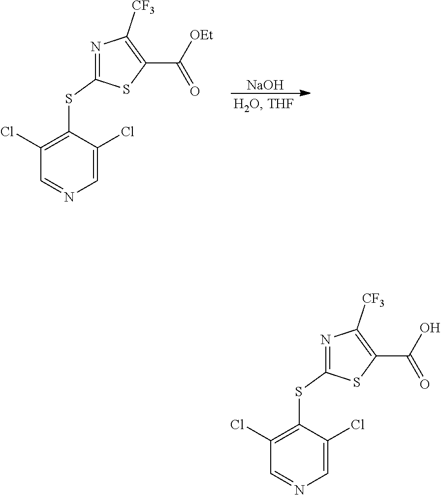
N1=C(SC2=C(Cl)C=NC=C2Cl)SC(C(O)=O)=C1[CF3].N1=C(SC2=C(Cl)C=NC=C2Cl)SC(C([OEt])=O)=C1[CF3].[NaOH]
